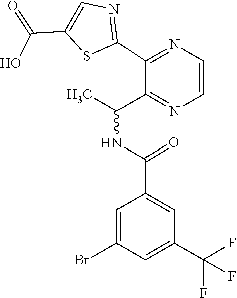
C1(C2=NC=CN=C2C(NC(C2=CC(C(F)(F)F)=CC(Br)=C2)=O)C)=NC=C(C(=O)O)S1
